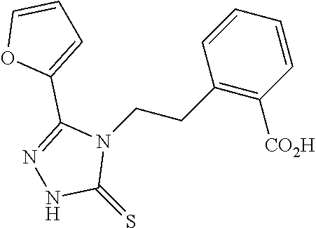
N1=C(C2=CC=CO2)N(CCC2=C([CO2H])C=CC=C2)C(=S)N1
